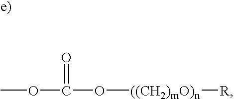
COC(O[((CH2)mO)n][R])=O
